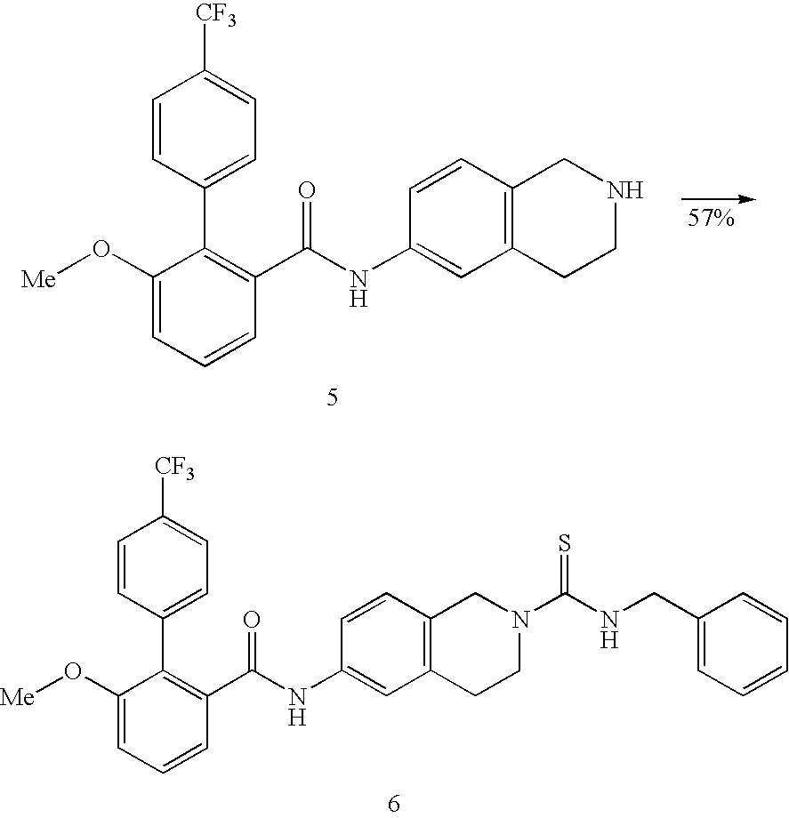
C1(O[Me])=CC=CC(C(NC2=CC3=C(C=C2)CN(C(NCC2=CC=CC=C2)=S)CC3)=O)=C1C1=CC=C([CF3])C=C1.C1(O[Me])=CC=CC(C(NC2=CC3=C(C=C2)CNCC3)=O)=C1C1=CC=C([CF3])C=C1
